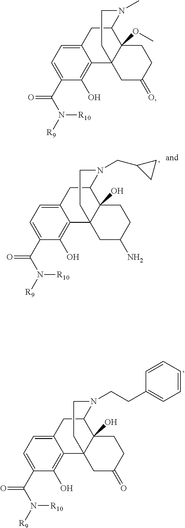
C12=CC=C(C(N([R10])[R9])=O)C(O)=C1C13C(OC)(C(C2)N(C)CC1)CCC(=O)C3.C12=CC=C(C(N([R10])[R9])=O)C(O)=C1C13C(O)(C(C2)N(CC2CC2)CC1)CCC(N)C3.C12=CC=C(C(N([R10])[R9])=O)C(O)=C1C13C(O)(C(C2)N(CCC2=CC=CC=C2)CC1)CCC(=O)C3
